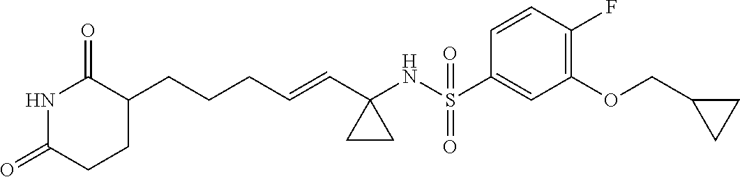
C(CC=CC1(NS(C2=CC(OCC3CC3)=C(F)C=C2)(=O)=O)CC1)CC1C(=O)NC(=O)CC1
